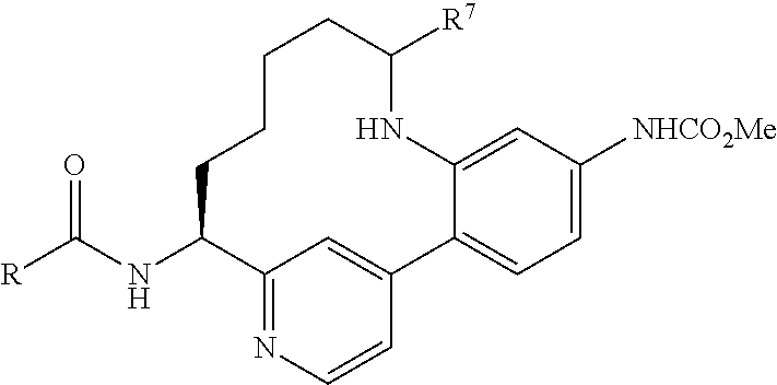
C12=NC=CC(=C1)C1=CC=C([NHCO2Me])C=C1NC([R7])CCCCC2NC([R])=O
